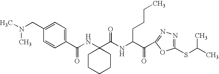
CN(CC1=CC=C(C(NC2(C(NC(C(=O)C3=NN=C(SC(C)C)O3)CCCC)=O)CCCCC2)=O)C=C1)C
